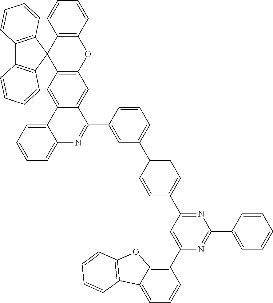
C12=C(C3(C4=C(O1)C=C1C(=C4)C4=CC=CC=C4N=C1C1=CC(C4=CC=C(C5=NC(C6=CC=CC=C6)=NC(C6=C7C(=CC=C6)C6=C(O7)C=CC=C6)=C5)C=C4)=CC=C1)C1=C(C4=C3C=CC=C4)C=CC=C1)C=CC=C2
